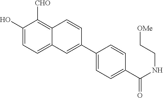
C1(O)=CC=C2C(=C1[CHO])C=CC(C1=CC=C(C(NCC[OMe])=O)C=C1)=C2
